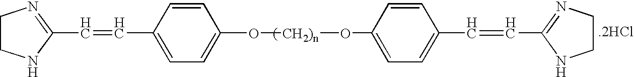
[.2HCl].C1CNC(C=CC2=CC=C(O[CH2)n]OC3=CC=C(C=CC4=NCCN4)C=C3)C=C2)=N1
